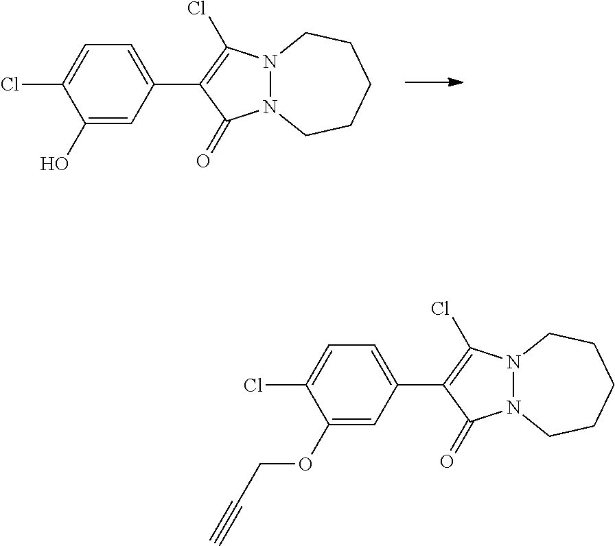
C1(O)=CC(C2=C(Cl)N3N(C2=O)CCCCC3)=CC=C1Cl.C1(OCC#C)=CC(C2=C(Cl)N3N(C2=O)CCCCC3)=CC=C1Cl
